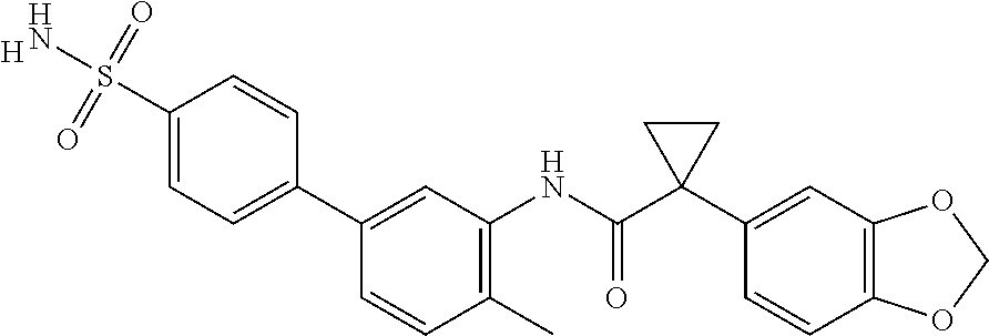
C1(C)=C(NC(C2(C3=CC4=C(C=C3)OCO4)CC2)=O)C=C(C2=CC=C(S(N)(=O)=O)C=C2)C=C1.[H]
